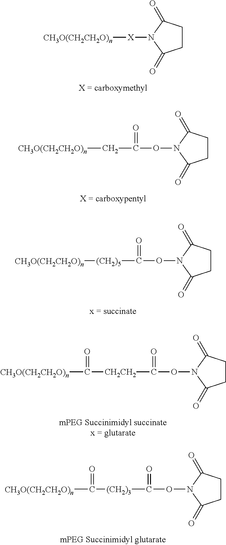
[CH3O(CH2CH2O)n][X]N1C(=O)CCC1=O.C(ON1C(=O)CCC1=O)(C[CH3O(CH2CH2O)n])=O.C(ON1C(=O)CCC1=O)([(CH2)5][CH3O(CH2CH2O)n])=O.C(ON1C(=O)CCC1=O)([CH2CH2]C([CH3O(CH2CH2O)n])=O)=O.C(ON1C(=O)CCC1=O)([(CH2)3]C(=O)[CH3O(CH2CH2O)n])=O
